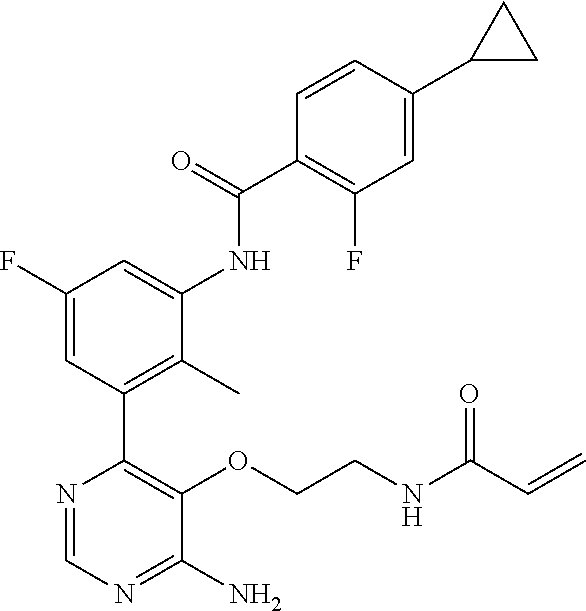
N(CCOC1=C(C2=C(C)C(NC(C3=C(F)C=C(C4CC4)C=C3)=O)=CC(F)=C2)N=CN=C1N)C(C=C)=O
